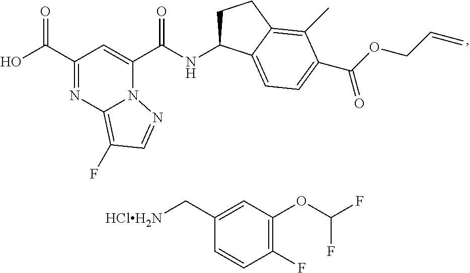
C1(C(O)=O)=NC2=C(F)C=NN2C(C(NC2CCC3=C(C)C(C(OCC=C)=O)=CC=C23)=O)=C1.C1(C[HClH2N])=CC(OC(F)F)=C(F)C=C1
